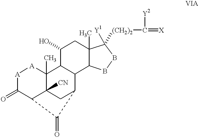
[A]1C(=O)C2C3([CN])C(C)([A]1)C1C(C(C3)C2=O)C2C(C)(CC1O)C([Y1])([(CH2)2]C([Y2])=[X])BB2
